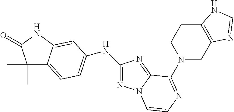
C1(C)(C)C2=CC=C(NC3=NN4C(=N3)C(N3CC5=C(CC3)NC=N5)=NC=C4)C=C2NC1=O
